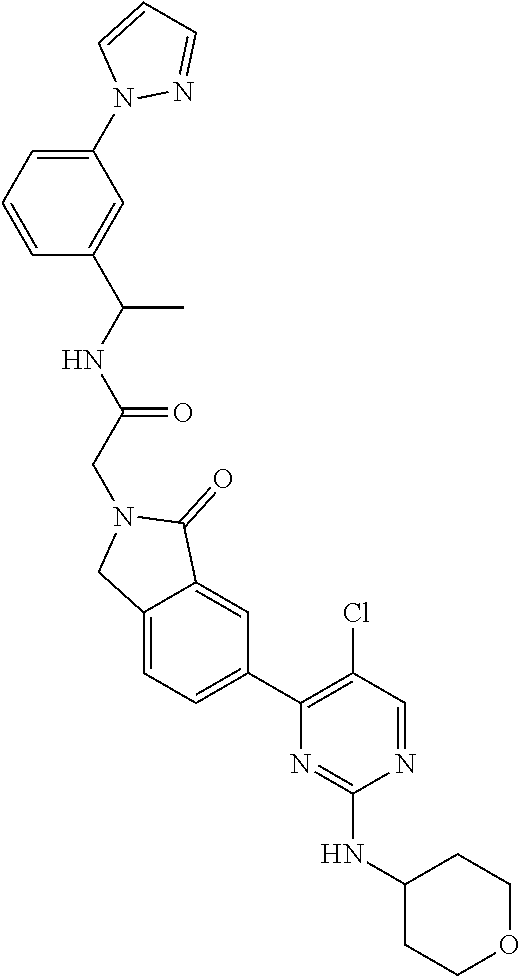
C1(N2N=CC=C2)=CC=CC(C(NC(=O)CN2CC3=CC=C(C4=C(Cl)C=NC(NC5CCOCC5)=N4)C=C3C2=O)C)=C1
